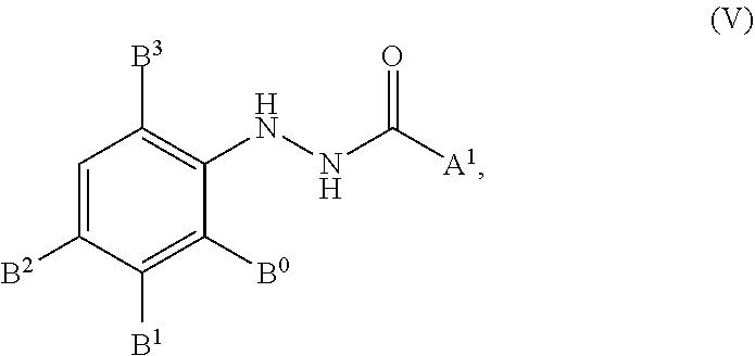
N(C1=C([B3])C=C([B2])C([B1])=C1[B0])NC([A1])=O
